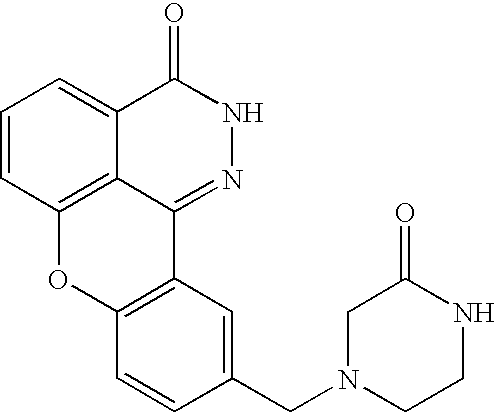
C1=CC2=C3C(=C1)C(=O)NN=C3C1=C(O2)C=CC(CN2CCNC(=O)C2)=C1
